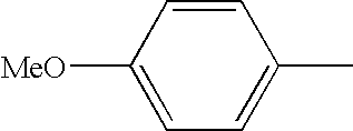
C1([MeO])=CC=C(C)C=C1
